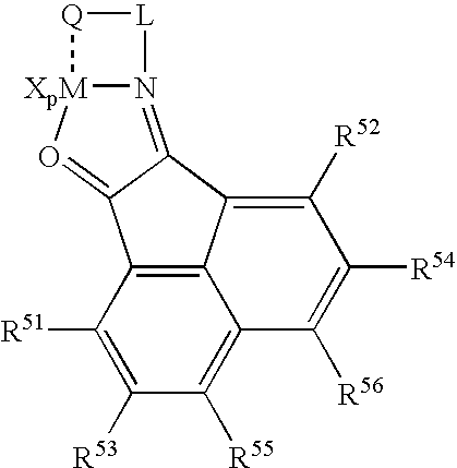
C1([R51])=C([R53])C([R55])=C2C3=C1C1=O[XpM]4N(=C1C3=C([R52])C([R54])=C2[R56])[L][Q]4
